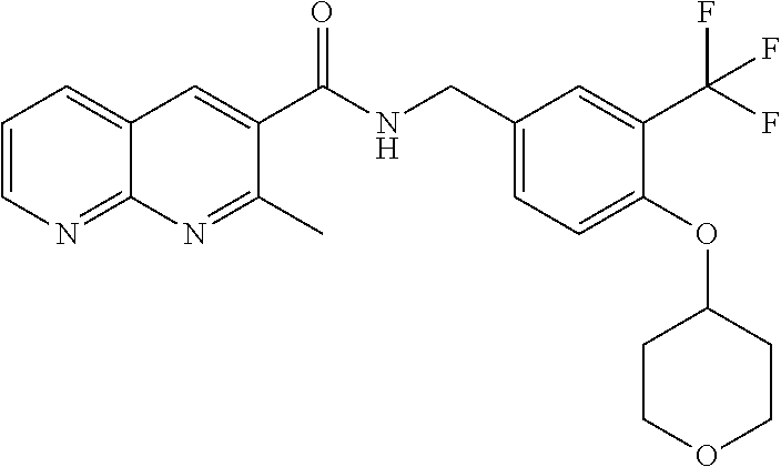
C1=CN=C2C(=C1)C=C(C(NCC1=CC=C(OC3CCOCC3)C(C(F)(F)F)=C1)=O)C(C)=N2
